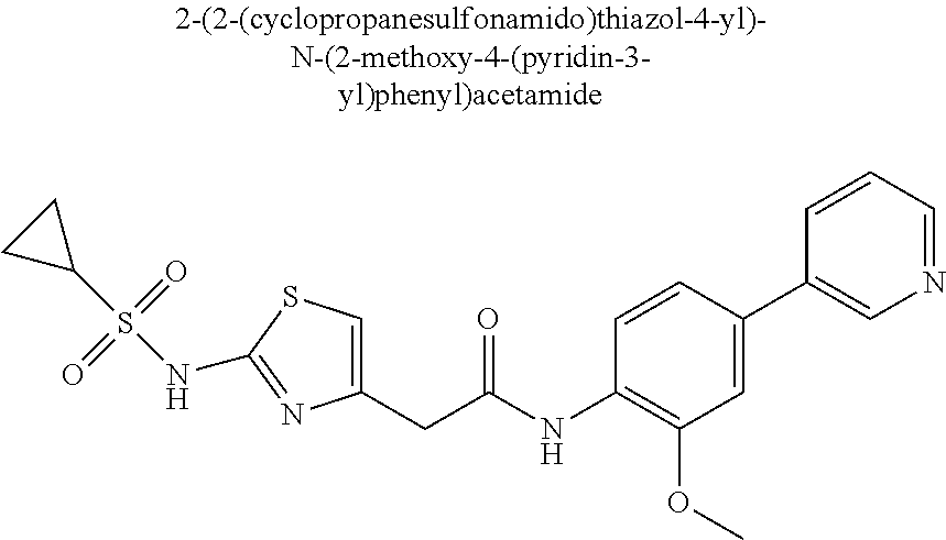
C1(CC(NC2=C(OC)C=C(C3=CN=CC=C3)C=C2)=O)=CSC(NS(C2CC2)(=O)=O)=N1
